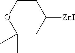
C1CC([ZnI])CC(C)(C)O1
